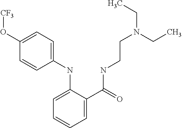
C1(O[CF3])=CC=C(NC2=CC=CC=C2C(NCCN(CC)CC)=O)C=C1
